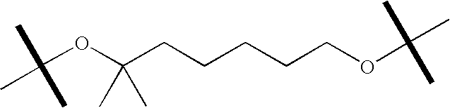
C(OC(C)(C)CCCCCOC(C)(C)C)(C)(C)C
